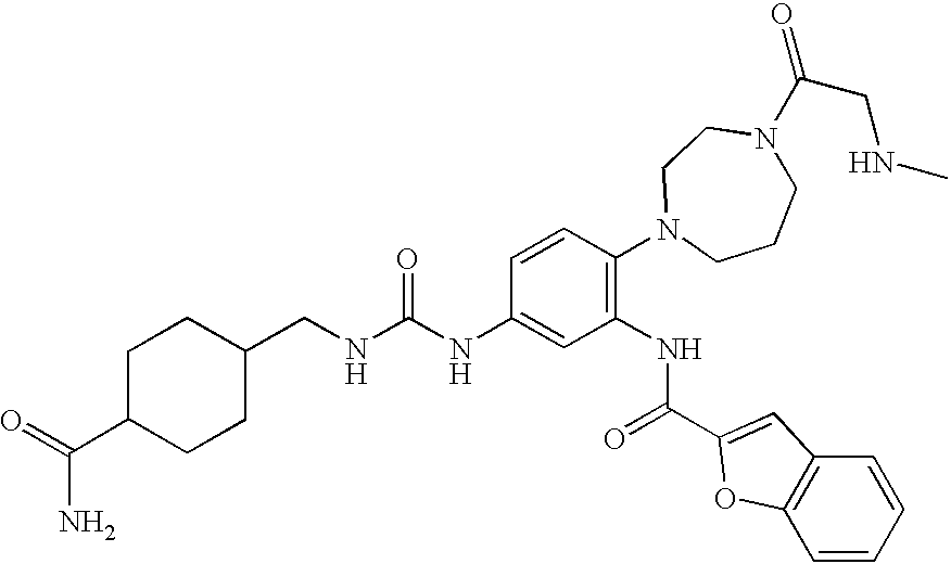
C(NC(NC1=CC(NC(=O)C2=CC3=C(C=CC=C3)O2)=C(N2CCCN(C(CNC)=O)CC2)C=C1)=O)C1CCC(C(=O)N)CC1
